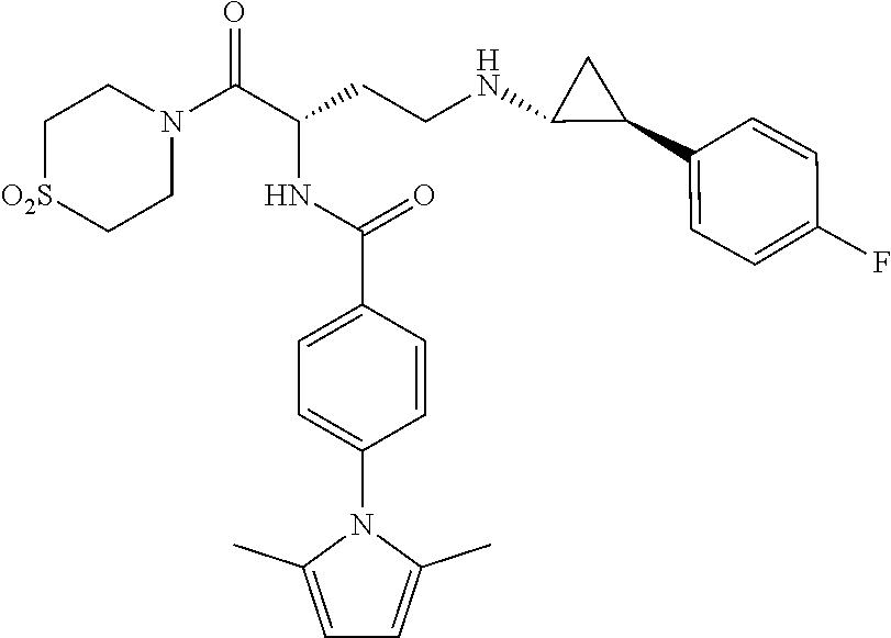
C1[O2S]CCN(C(C(CCNC2C(C3=CC=C(F)C=C3)C2)NC(C2=CC=C(N3C(C)=CC=C3C)C=C2)=O)=O)C1
